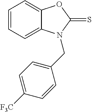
C1=CC=C2C(=C1)OC(=S)N2CC1=CC=C([F3C])C=C1
